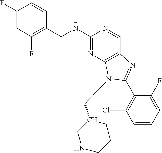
C1(F)=CC(F)=C(CNC2=NC3=C(C=N2)N=C(C2=C(Cl)C=CC=C2F)N3CC2CNCCC2)C=C1
